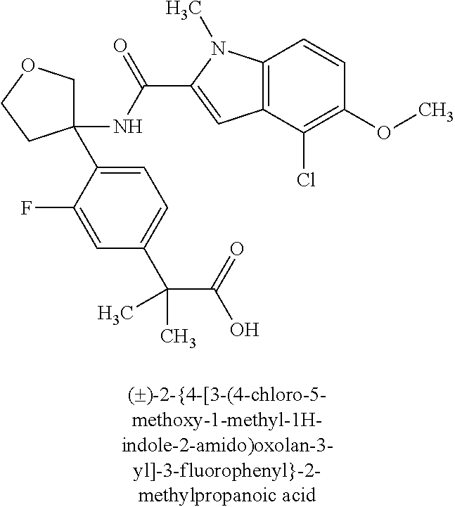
C1(NC(=O)C2=CC3=C(N2C)C=CC(OC)=C3Cl)(C2=CC=C(C(C(=O)O)(C)C)C=C2F)COCC1
